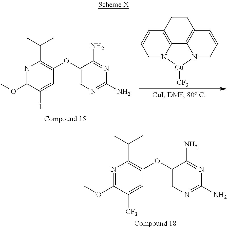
N1=C(OC)C([CF3])=CC(OC2=CN=C(N)N=C2N)=C1C(C)C.N1=C(OC)C(I)=CC(OC2=CN=C(N)N=C2N)=C1C(C)C.C1=N2C3=C(C=C1)C=CC1=C3N(=CC=C1)[Cu]2[CF3]
